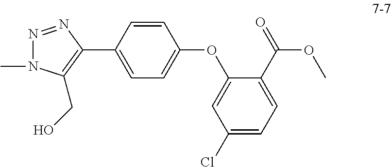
N1=NC(C2=CC=C(OC3=CC(Cl)=CC=C3C(=O)OC)C=C2)=C(CO)N1C
